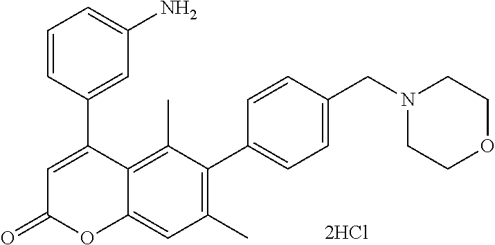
C1(C2=CC(=O)OC3=CC(C)=C(C4=CC=C(CN5CCOCC5)C=C4)C(C)=C23)=CC(N)=CC=C1
